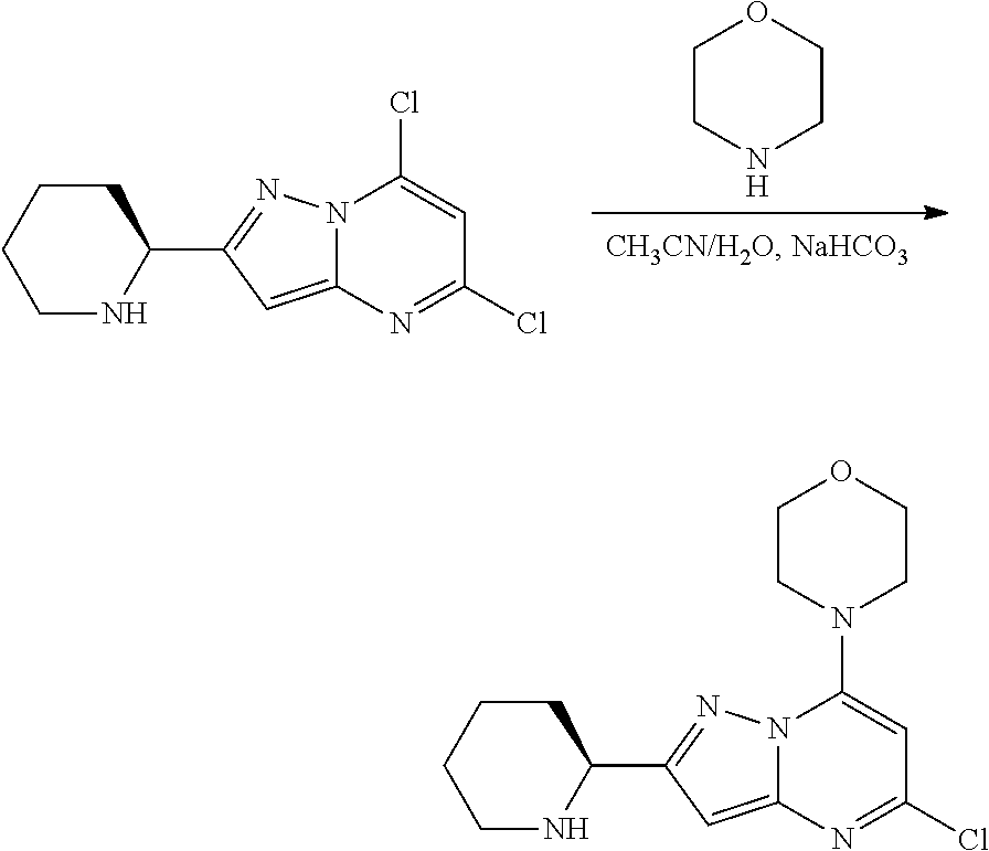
C1CNCCO1.C1CCCC(C2=NN3C(=C2)N=C(Cl)C=C3Cl)N1.C1CCCC(C2=NN3C(=C2)N=C(Cl)C=C3N2CCOCC2)N1
